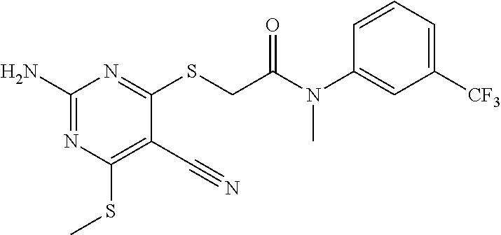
N1=C(N)N=C(SCC(N(C2=CC([CF3])=CC=C2)C)=O)C(C#N)=C1SC
